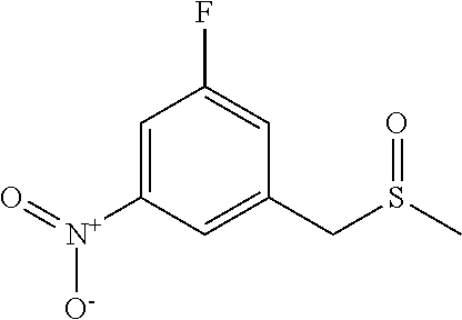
C1=C([N+](=O)[O-])C=C(CS(C)=O)C=C1F
